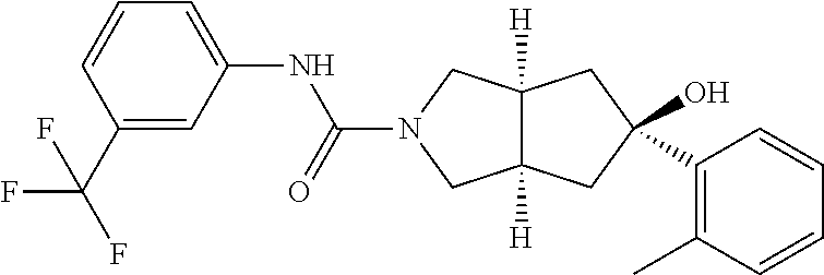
C1(C(F)(F)F)=CC(NC(N2CC3([H])C([H])(C2)CC(O)(C2=C(C)C=CC=C2)C3)=O)=CC=C1
